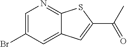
C12=CC(Br)=CN=C1SC(C(C)=O)=C2
